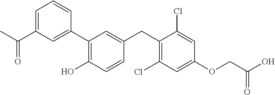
C1=C(C(C)=O)C=C(C2=C(O)C=CC(CC3=C(Cl)C=C(OCC(O)=O)C=C3Cl)=C2)C=C1
